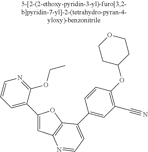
C1=C(C2=CC=CN=C2OCC)OC2=C1N=CC=C2C1=CC(C#N)=C(OC2CCOCC2)C=C1
